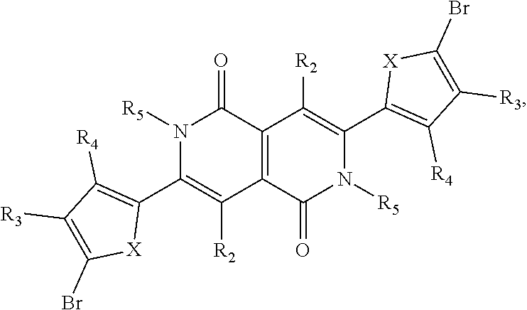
N1([R5])C(C2=C([R4])C([R3])=C(Br)[X]2)=C([R2])C2=C(C1=O)C([R2])=C(C1=C([R4])C([R3])=C(Br)[X]1)N([R5])C2=O
